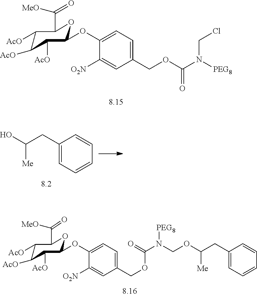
C1(CC(O)[Me])=CC=CC=C1.C1([AcO])C([AcO])C([AcO])C(OC2=CC=C(COC(N(COC(CC3=CC=CC=C3)[Me])[PEG8])=O)C=C2[O2N])OC1C([MeO])=O.C1([AcO])C([AcO])C([AcO])C(OC2=CC=C(COC(N([PEG8])CCl)=O)C=C2[O2N])OC1C([MeO])=O
